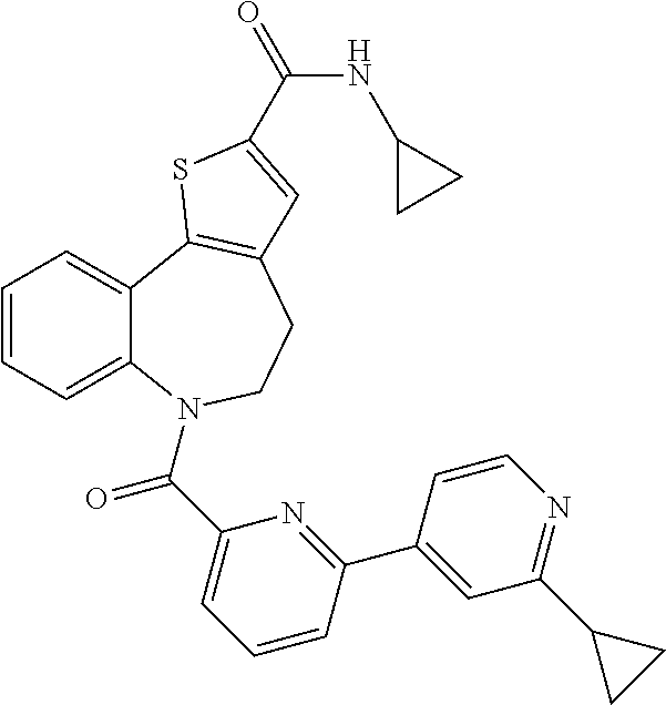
C1=CC=C2C(=C1)C1=C(CCN2C(C2=CC=CC(C3=CC(C4CC4)=NC=C3)=N2)=O)C=C(C(=O)NC2CC2)S1
